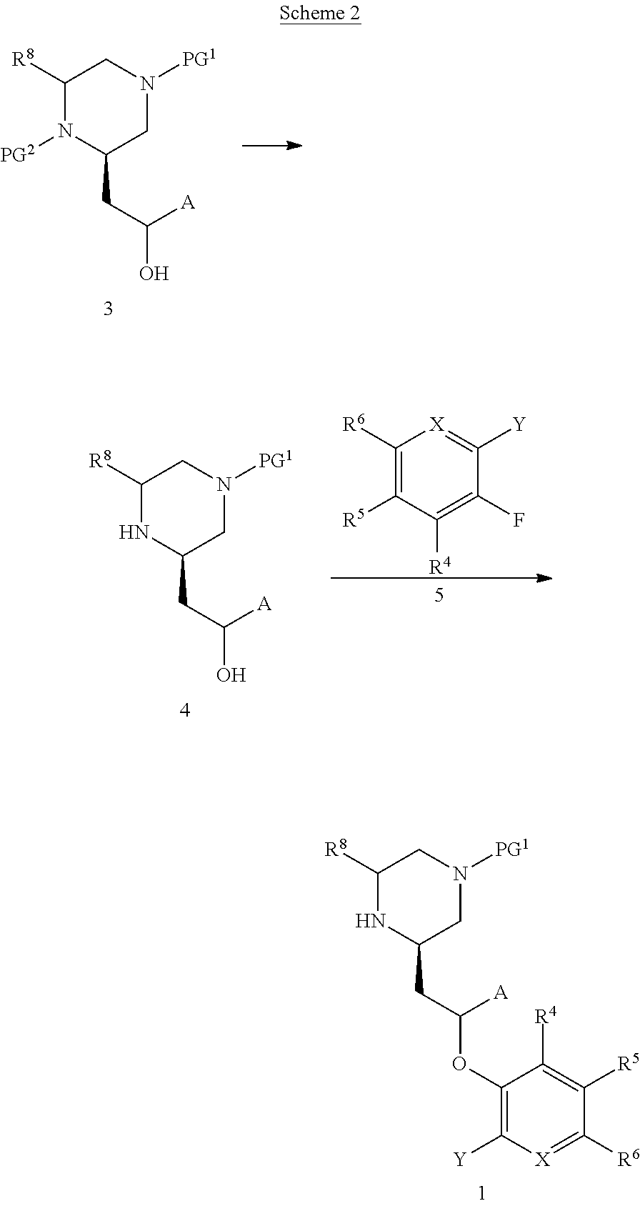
C1([R8])N([PG2])C(CC([A])O)CN([PG1])C1.C1([R6])=C([R5])C([R4])=C(F)C([Y])=[X]1.C1([R8])NC(CC([A])O)CN([PG1])C1.C1([R8])NC(CC([A])OC2=C([Y])[X]=C([R6])C([R5])=C2[R4])CN([PG1])C1
